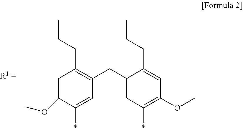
C1=C(OC)C(*)=CC(CC2=CC(*)=C(OC)C=C2CCC)=C1CCC
